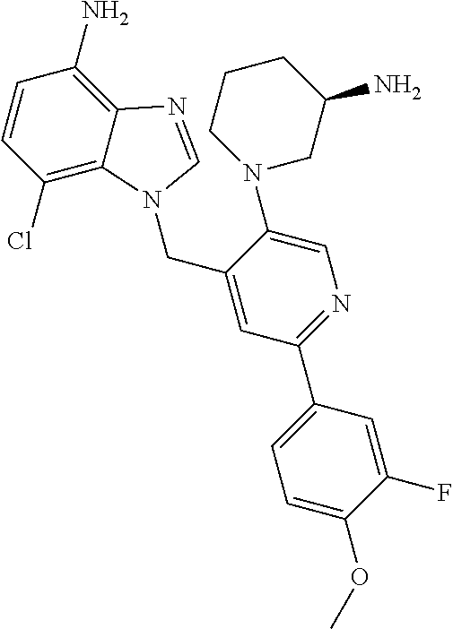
C1(Cl)=C2C(=C(N)C=C1)N=CN2CC1=CC(C2=CC=C(OC)C(F)=C2)=NC=C1N1CC(N)CCC1
